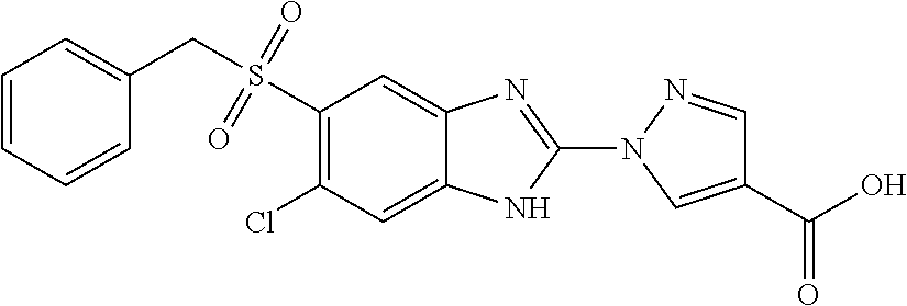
C1(S(=O)(=O)CC2=CC=CC=C2)=C(Cl)C=C2C(=C1)N=C(N1C=C(C(=O)O)C=N1)N2
